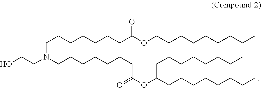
C(CCCCC(OCCCCCCCCC)=O)CCN(CCCCCCCC(OC(CCCCCCCC)CCCCCCCC)=O)CCO
